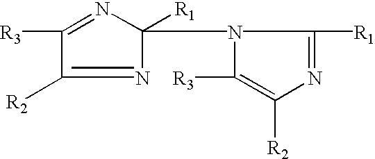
C1([R3])=NC([R1])(N2C([R3])=C([R2])N=C2[R1])N=C1[R2]
